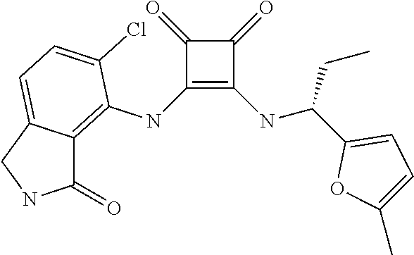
C1(NC2=C3C(=CC=C2Cl)CNC3=O)=C(NC(C2=CC=C(C)O2)CC)C(=O)C1=O
